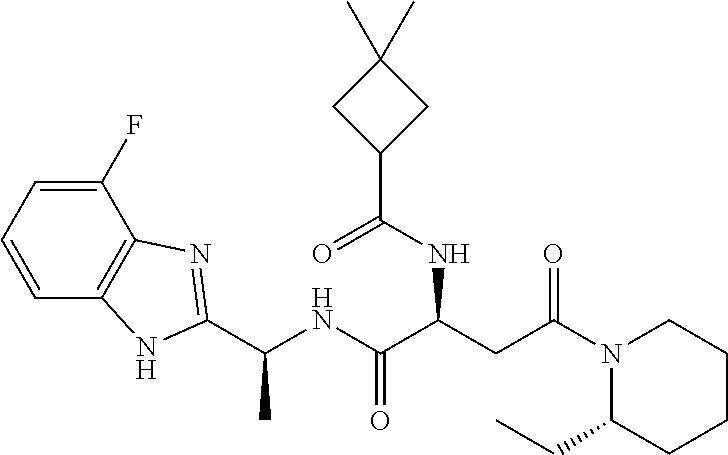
C1=C(F)C2=C(C=C1)NC(C(NC(C(CC(N1C(CC)CCCC1)=O)NC(C1CC(C)(C)C1)=O)=O)C)=N2
